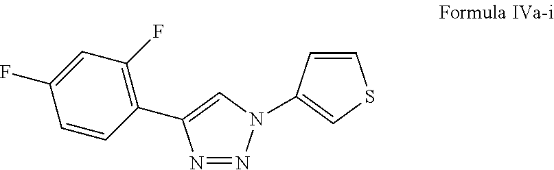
N1=NC(C2=C(F)C=C(F)C=C2)=CN1C1=CSC=C1
